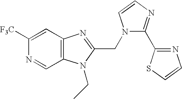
N1=CC2=C(C=C1[F3C])N=C(CN1C(C3=NC=CS3)=NC=C1)N2CC
